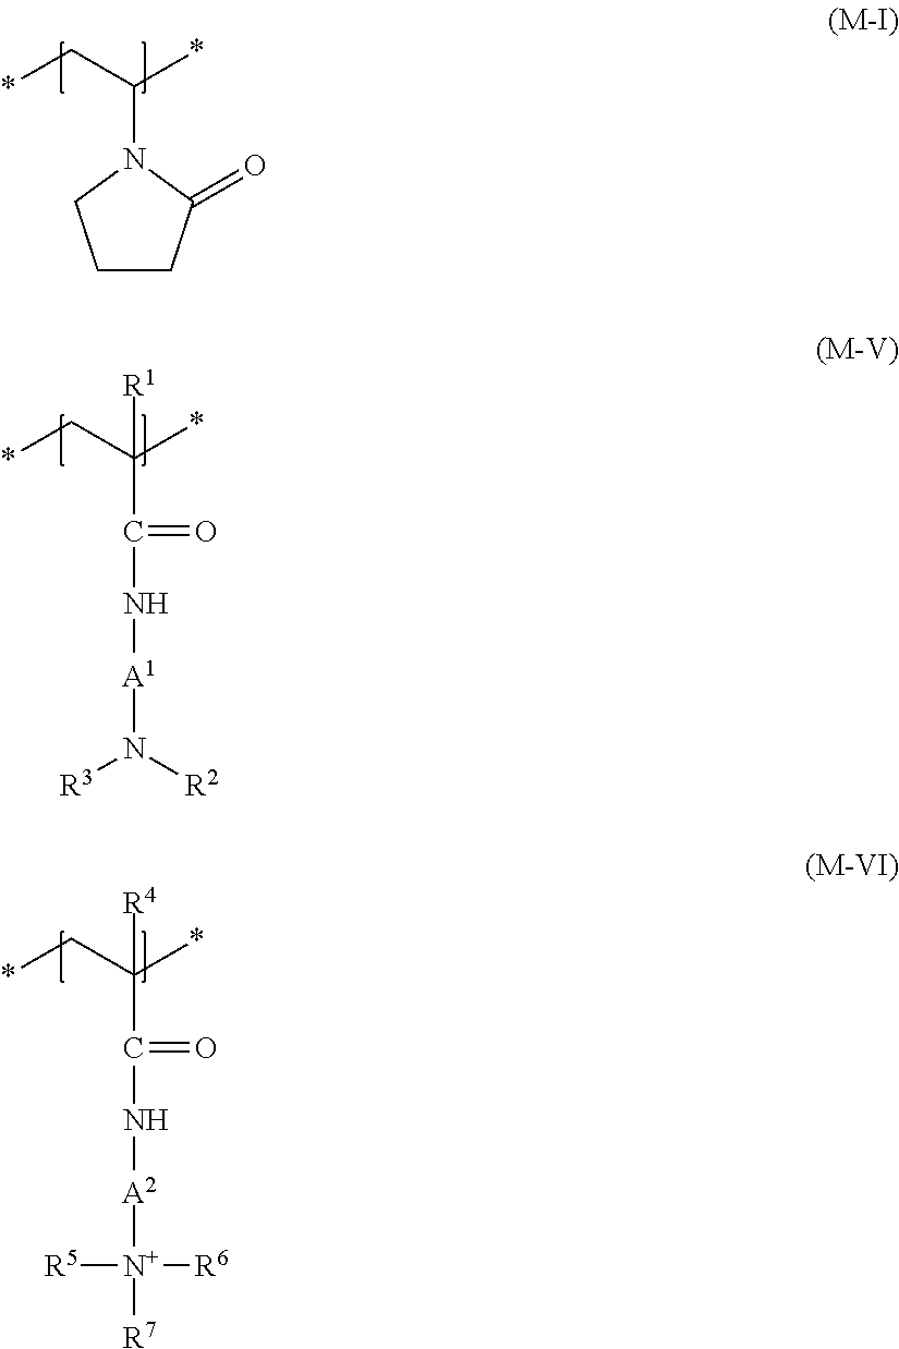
C1CC(=O)N(C(C*)*)C1.C(C(C*)(*)[R1])(N[A1]N([R3])[R2])=O.C(C(C*)(*)[R4])(N[A2][N+]([R5])([R6])[R7])=O
